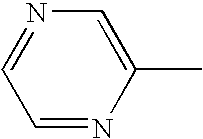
C1=NC=C(C)N=C1
